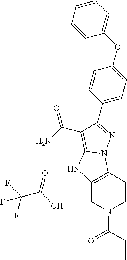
C1(C2=NN3C4=C(CN(C(=O)C=C)CC4)NC3=C2C(N)=O)=CC=C(OC2=CC=CC=C2)C=C1.O=C(O)C(F)(F)F
